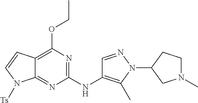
C12=C(OCC)N=C(NC3=C(C)N(C4CN(C)CC4)N=C3)N=C1N([Ts])C=C2
